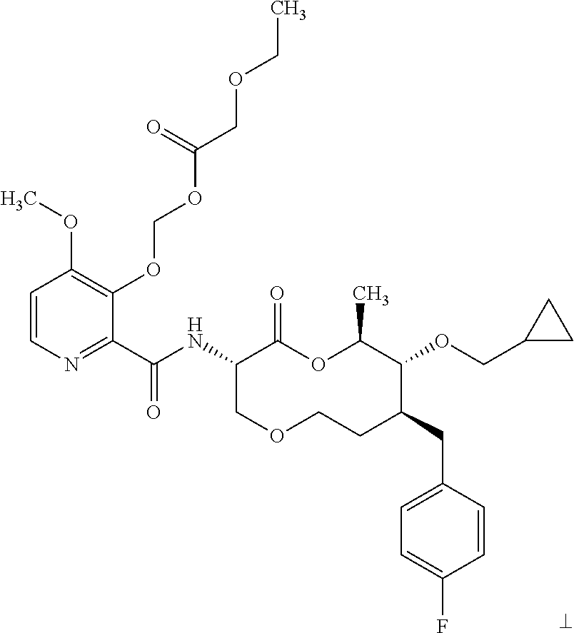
C1(C(NC2COCCC(CC3=CC=C(F)C=C3)C(OCC3CC3)C(C)OC2=O)=O)=NC=CC(OC)=C1OCOC(COCC)=O
